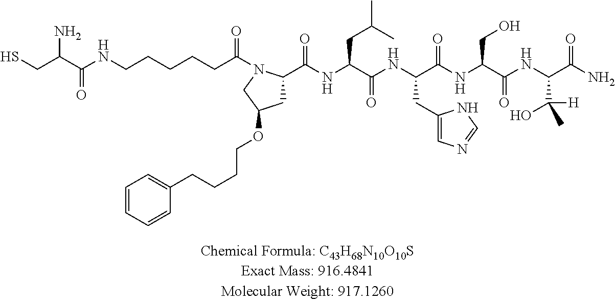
C(C(=O)N1C(C(NC(C(NC(C(NC(C(NC(C(N)=O)C([H])(C)O)=O)CO)=O)CC2=CN=CN2)=O)CC(C)C)=O)CC(OCCCCC2=CC=CC=C2)C1)CCCCNC(C(CS)N)=O
